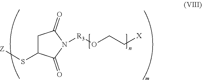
[Z]SC1CC(=O)N([R3]OCC[X])C1=O
